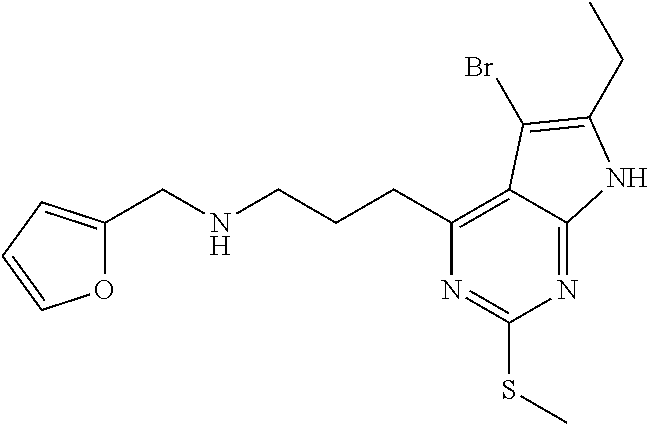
CSC1=NC(CCCNCC2=CC=CO2)=C2C(=N1)NC(CC)=C2Br
